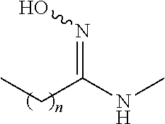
N(=C(NC)CC)O
